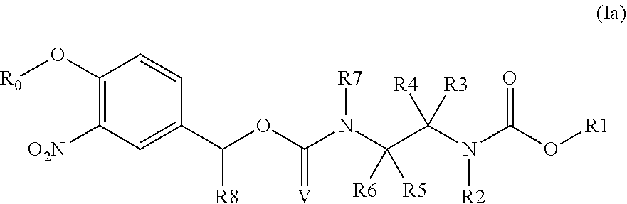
C(N(C(C(N(C(O[R1])=O)[R2])([R4])[R3])([R6])[R5])[R7])(OC(C1=CC([O2N])=C(O[R0])C=C1)[R8])=[V]
